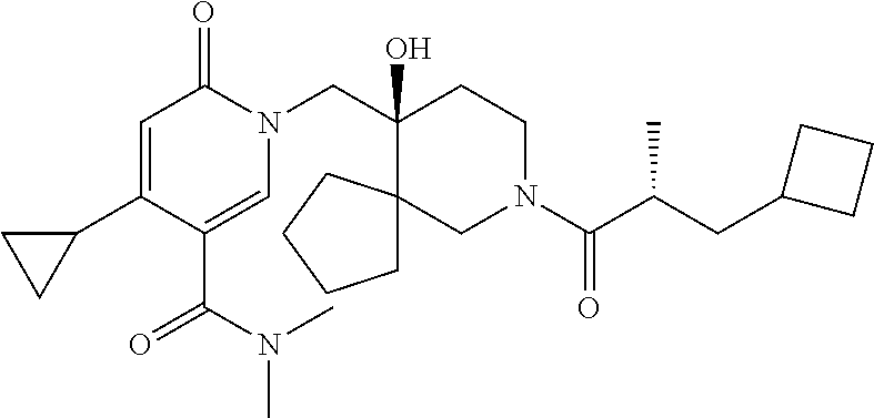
C1(C2=CC(=O)N(CC3(O)C4(CN(C(C(CC5CCC5)C)=O)CC3)CCCC4)C=C2C(N(C)C)=O)CC1
